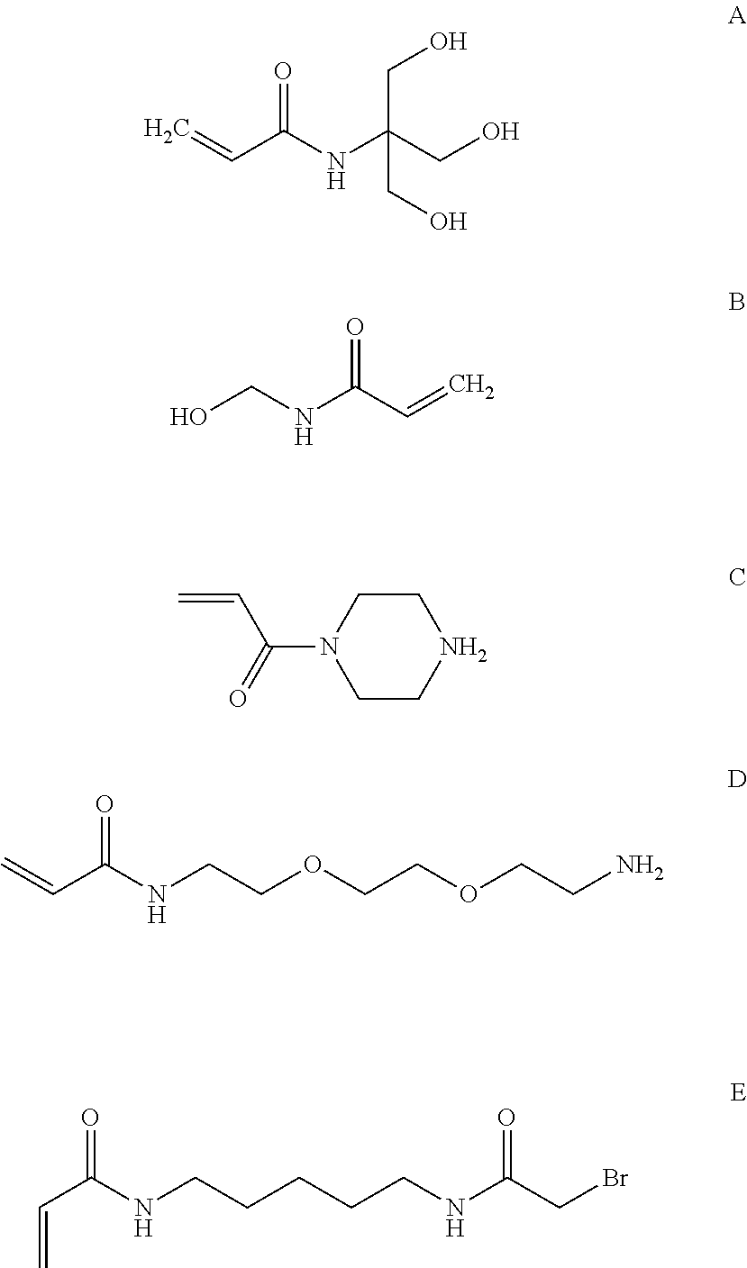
C=CC(NC(CO)(CO)CO)=O.OCNC(C=C)=O.C=CC(N1CCNCC1)=O.C=CC(NCCOCCOCCN)=O.C=CC(=O)NCCCCCNC(CBr)=O
